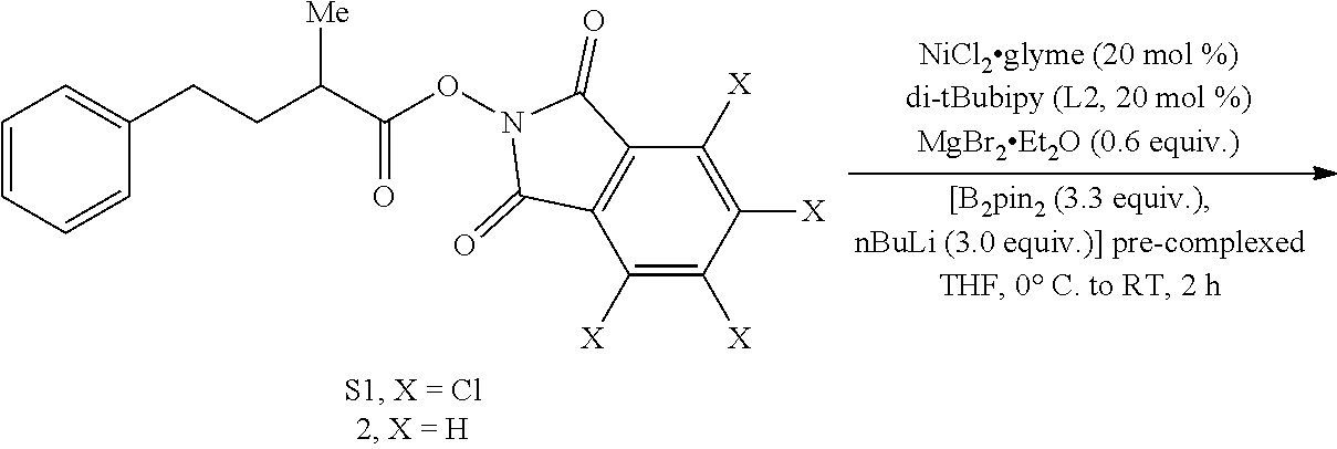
C1=CC=CC(CCC(C(ON2C(=O)C3=C(C2=O)C([X])=C([X])C([X])=C3[X])=O)[Me])=C1
